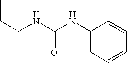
CCCNC(NC1=CC=CC=C1)=O
